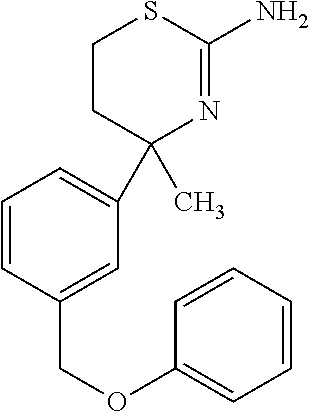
C1=CC(COC2=CC=CC=C2)=CC(C2(C)N=C(N)SCC2)=C1
